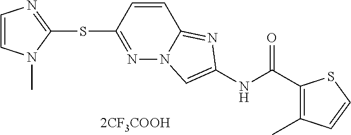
[2CF3COOH].S(C1=NN2C(=NC(NC(C3=C(C)C=CS3)=O)=C2)C=C1)C1=NC=CN1C
